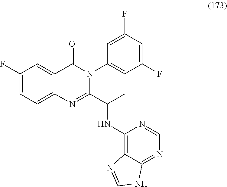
C1(F)=CC=C2C(=C1)C(=O)N(C1=CC(F)=CC(F)=C1)C(C(C)NC1=C3C(=NC=N1)NC=N3)=N2
